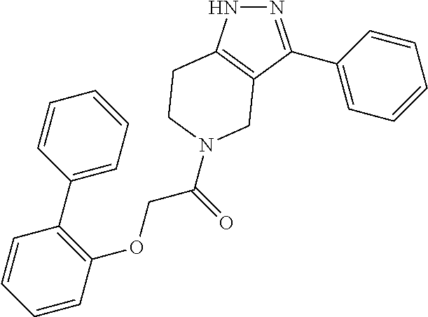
N1N=C(C2=CC=CC=C2)C2=C1CCN(C(COC1=C(C3=CC=CC=C3)C=CC=C1)=O)C2
